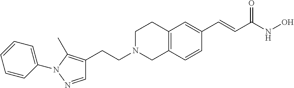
C12=C(C=CC(C=CC(NO)=O)=C1)CN(CCC1=C(C)N(C3=CC=CC=C3)N=C1)CC2
